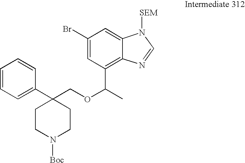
C1=CC=C(C2(COC(C)C3=C4C(=CC(Br)=C3)N([SEM])C=N4)CCN([Boc])CC2)C=C1
